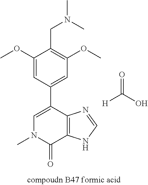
C1=C(C2=CC(OC)=C(CN(C)C)C(OC)=C2)C2=C(C(=O)N1C)NC=N2.O=C(O)[H]
